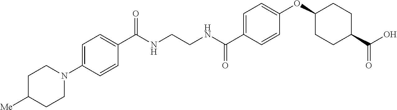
C(NCCNC(C1=CC=C(OC2CCC(C(O)=O)CC2)C=C1)=O)(=O)C1=CC=C(N2CCC([Me])CC2)C=C1
